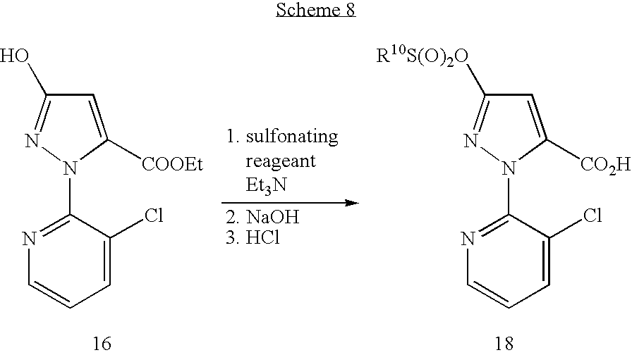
C1=C([COOEt])N(C2=NC=CC=C2Cl)N=C1O.C1=C([CO2H])N(C2=NC=CC=C2Cl)N=C1[R10S(O)2O]
